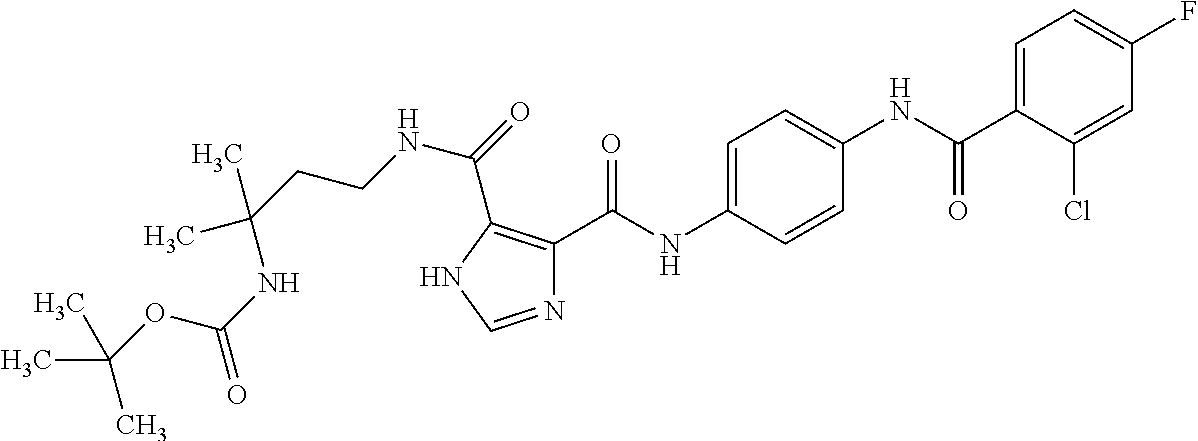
N1=CNC(C(=O)NCCC(NC(=O)OC(C)(C)C)(C)C)=C1C(NC1=CC=C(NC(C2=CC=C(F)C=C2Cl)=O)C=C1)=O
